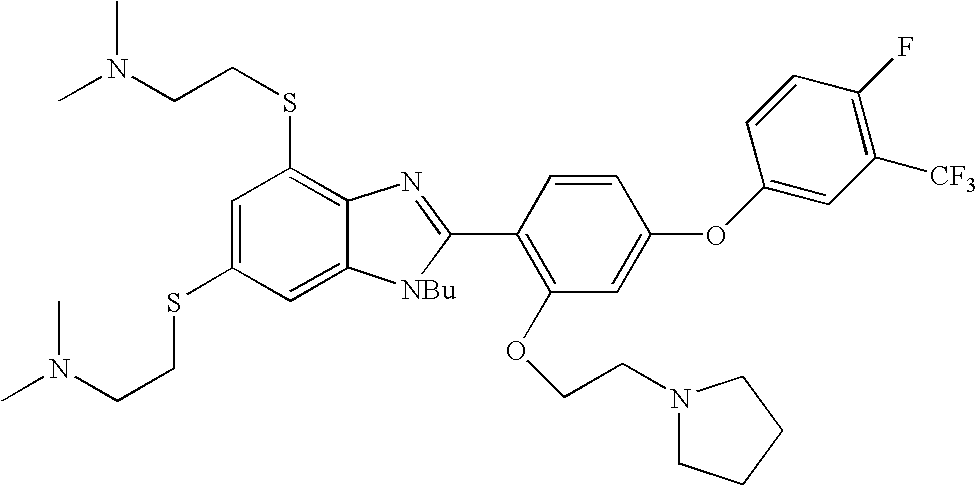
C1=C(SCCN(C)C)C=C2C(=C1SCCN(C)C)N=C(C1=C(OCCN3CCCC3)C=C(OC3=CC([CF3])=C(F)C=C3)C=C1)[NBu]2
